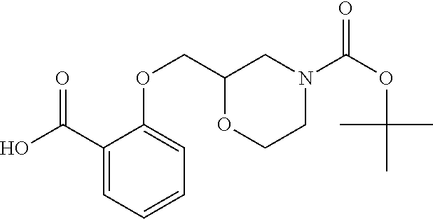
C1(C(O)=O)=CC=CC=C1OCC1OCCN(C(OC(C)(C)C)=O)C1
